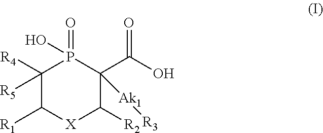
C1([R4])([R5])C([R1])[X]C([R2])C(C(O)=O)([Ak1][R3])P1(=O)O
